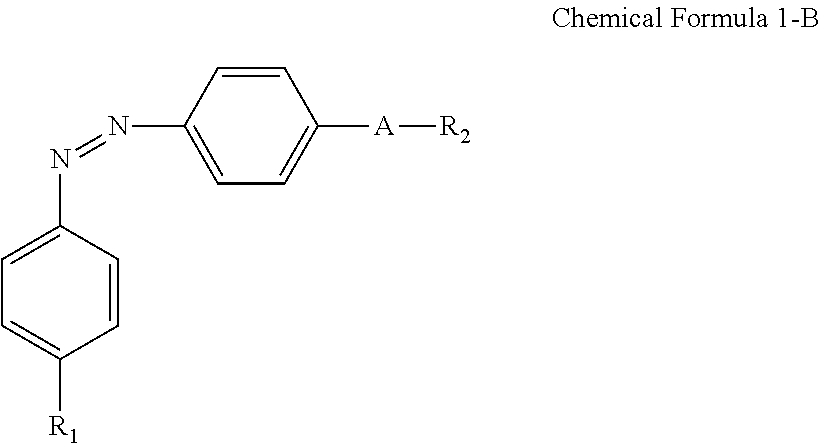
C1=CC(N=NC2=CC=C([A][R2])C=C2)=CC=C1[R1]
